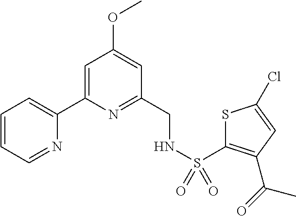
C1=CC=NC(C2=CC(OC)=CC(CNS(C3=C(C(=O)C)C=C(Cl)S3)(=O)=O)=N2)=C1
